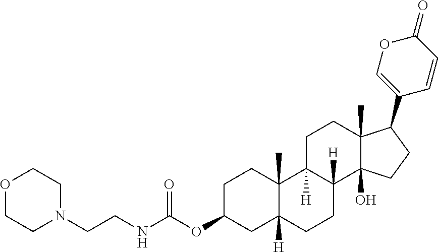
C1C(OC(NCCN2CCOCC2)=O)CC2([H])C(C)(C1)C1([H])C([H])(CC2)C2(O)C(C)(CC1)C(C1=COC(=O)C=C1)CC2
